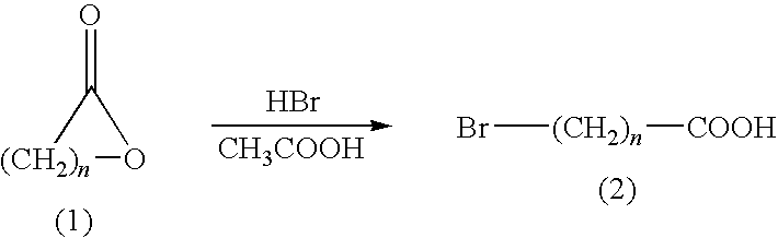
[(CH2)n]1OC1=O.[CH3COOH].Br.Br[(CH2)n][COOH]
